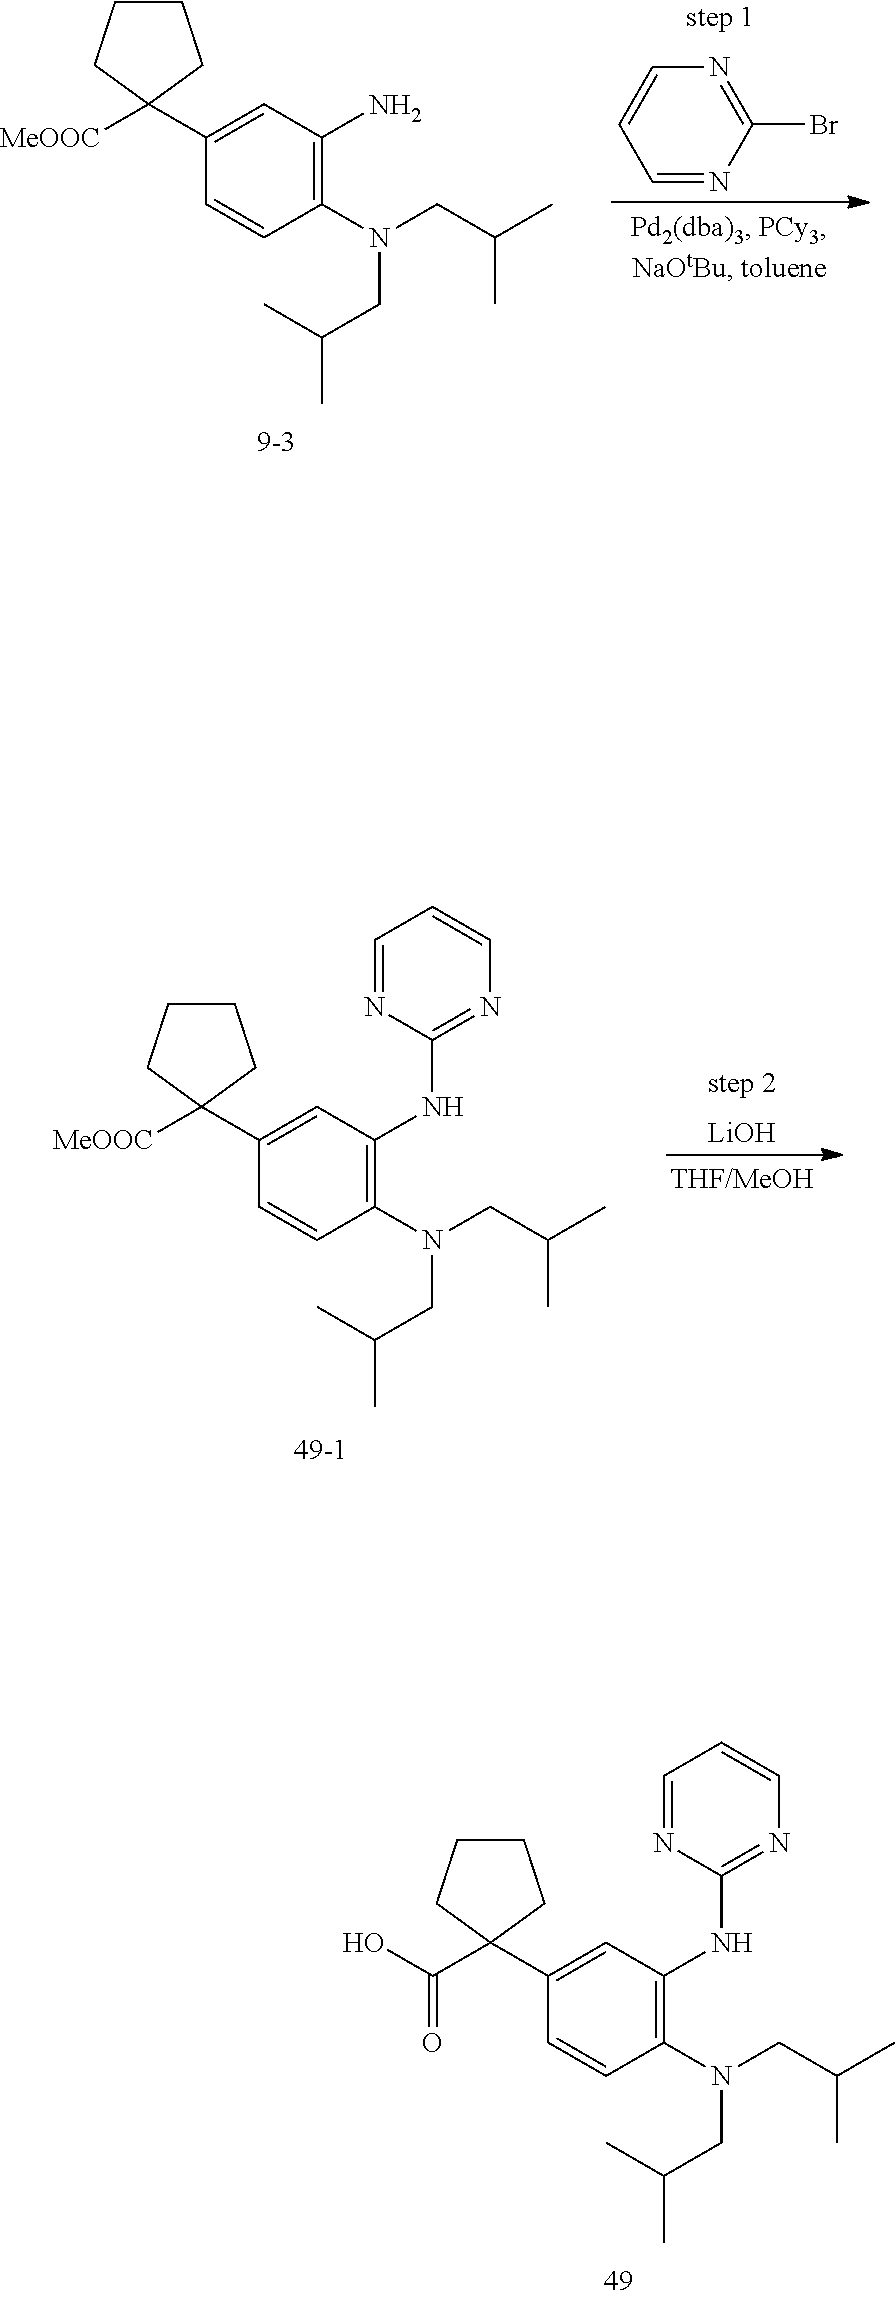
C1(N(CC(C)C)CC(C)C)=C(NC2=NC=CC=N2)C=C(C2([MeOOC])CCCC2)C=C1.[LiOH].C1(N(CC(C)C)CC(C)C)=C(NC2=NC=CC=N2)C=C(C2(C(=O)O)CCCC2)C=C1.C1=NC(Br)=NC=C1.C1(N(CC(C)C)CC(C)C)=C(N)C=C(C2([MeOOC])CCCC2)C=C1
